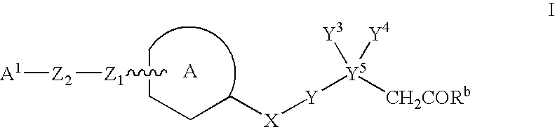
C(C[X][Y][Y5]([CH2CORb])([Y4])[Y3])CC.[A1][Z2][Z1]C
